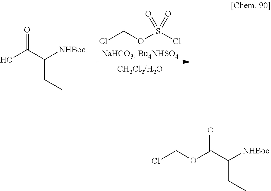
ClCOS(Cl)(=O)=O.OC(C([NHBoc])CC)=O.ClCOC(C([NHBoc])CC)=O
